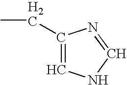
C1(CC)=CNC=N1
